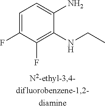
C1=C(F)C(F)=C(NCC)C(N)=C1
